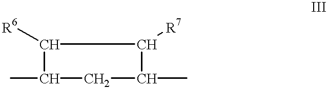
C1([R6])C(C)CC(C)C1[R7]
